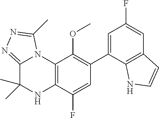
C1(C2=CC(F)=CC3=C2NC=C3)=C(OC)C2=C(C(F)=C1)NC(C)(C)C1=NN=C(C)N21
